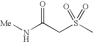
N(C(CS(C)(=O)=O)=O)[Me]
